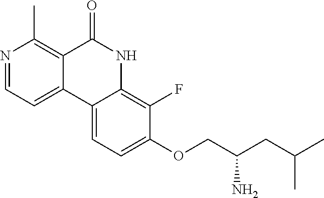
N1=CC=C2C(=C1C)C(=O)NC1=C(F)C(OCC(CC(C)C)N)=CC=C21
